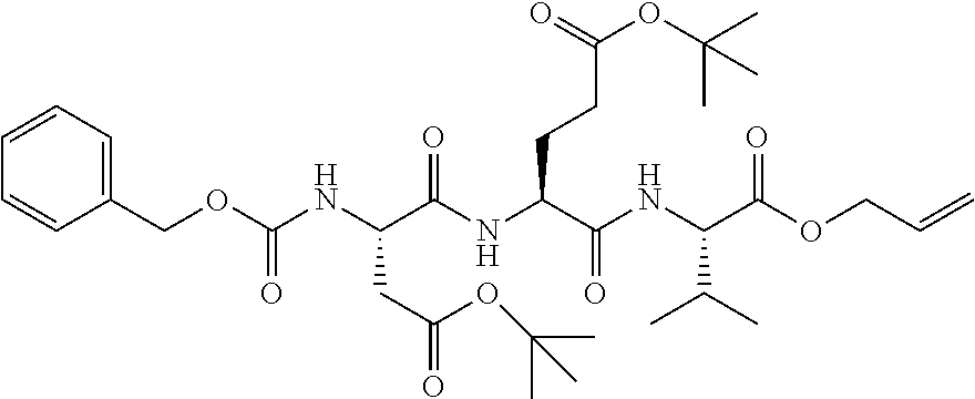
C1(COC(NC(C(NC(C(NC(C(=O)OCC=C)C(C)C)=O)CCC(=O)OC(C)(C)C)=O)CC(=O)OC(C)(C)C)=O)=CC=CC=C1
